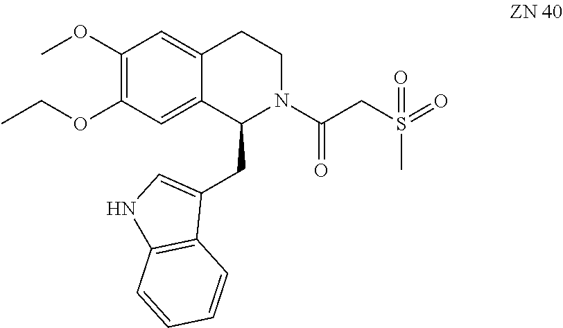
C1(OC)=C(OCC)C=C2C(=C1)CCN(C(CS(C)(=O)=O)=O)C2CC1=CNC2=C1C=CC=C2
